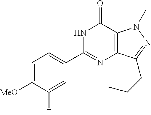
C1=C([MeO])C(F)=CC(C2=NC3=C(C(=O)N2)N(C)N=C3CCC)=C1
